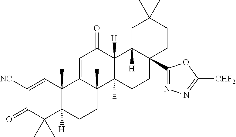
C12(C)C([H])(CCC3(C)C1=CC(=O)C1([H])C3(C)CCC3(C4=NN=C([CHF2])O4)C1([H])CC(C)(C)CC3)C(C)(C)C(=O)C([NC])=C2
